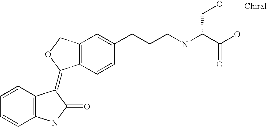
C12=C(C=CC(CCCNC(C(O)=O)CO)=C1)C(=C1C3=C(C=CC=C3)NC1=O)OC2
